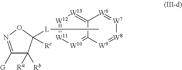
C1([G])=NOC([Rc])([L]C)C1([Ra])[Rb].[W12]1=[W11][W10]=C2C(=[W13]1)[W6]=[W7][W8]=[W9]2
